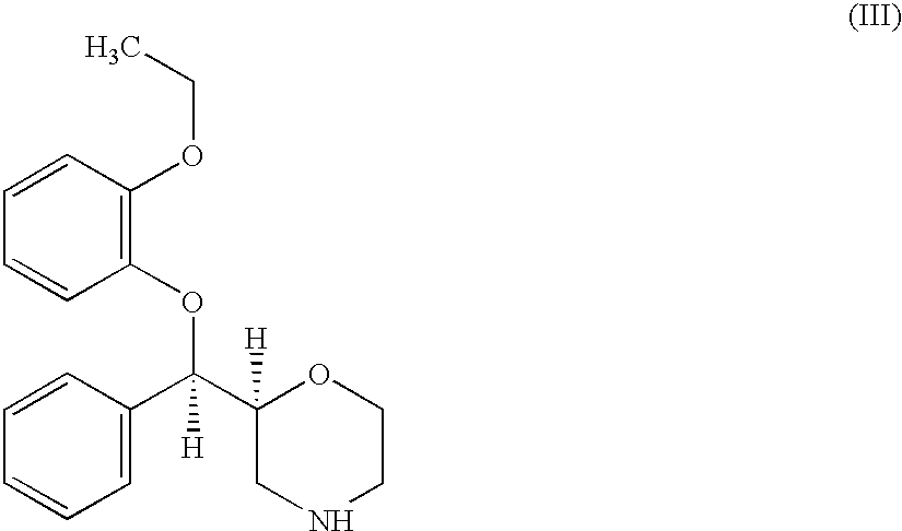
C1=CC(OCC)=C(OC(C2([H])CNCCO2)(C2=CC=CC=C2)[H])C=C1
